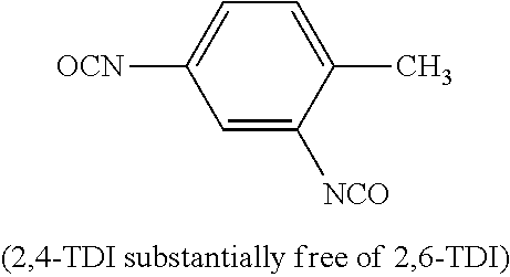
C1=C([NCO])C(C)=CC=C1[OCN]
